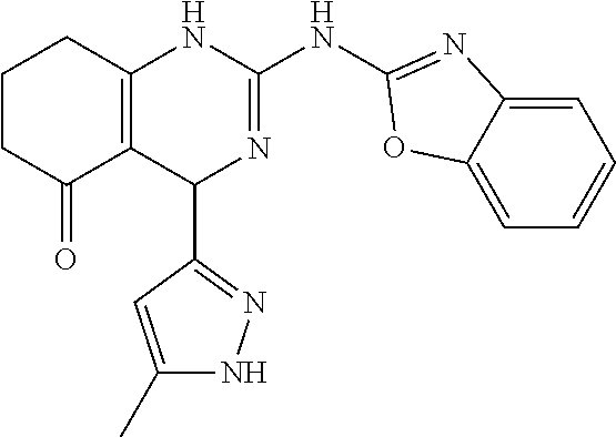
C1CC(=O)C2=C(C1)NC(NC1=NC3=CC=CC=C3O1)=NC2C1=NNC(C)=C1
